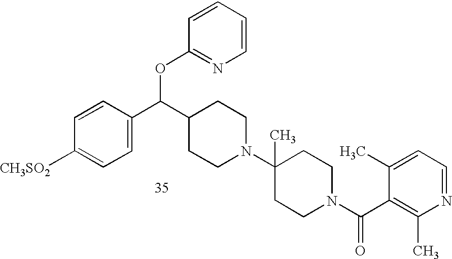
C1(C)(N2CCC(C(OC3=NC=CC=C3)C3=CC=C([CH3SO2])C=C3)CC2)CCN(C(C2=C(C)N=CC=C2C)=O)CC1
